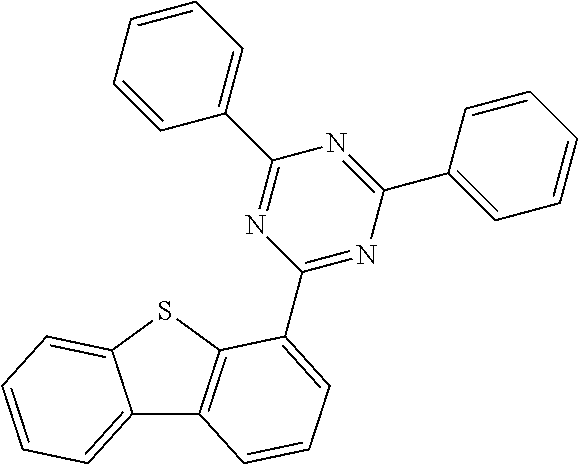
C12=CC=CC=C1SC1=C2C=CC=C1C1=NC(C2=CC=CC=C2)=NC(C2=CC=CC=C2)=N1
